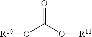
C(O[R10])(O[R11])=O
